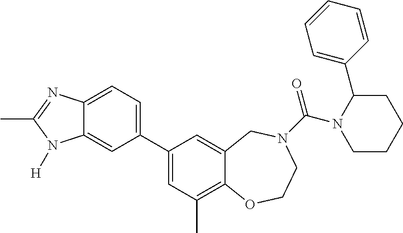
C12=CC=C(C3=CC(C)=C4C(=C3)CN(C(=O)N3C(C5=CC=CC=C5)CCCC3)CCO4)C=C1N([H])C(C)=N2
